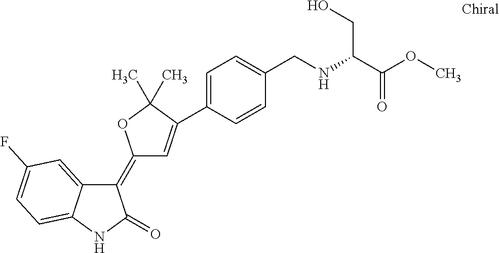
C1(=C2C=C(C3=CC=C(CNC(C(=O)OC)CO)C=C3)C(C)(C)O2)C2=CC(F)=CC=C2NC1=O
